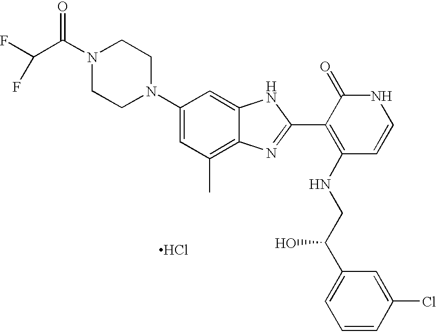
C1CN(C2=CC(C)=C3C(=C2)NC(C2=C(NCC(C4=CC=CC(Cl)=C4)O)C=CNC2=O)=N3)CCN1C(C(F)F)=O.Cl
